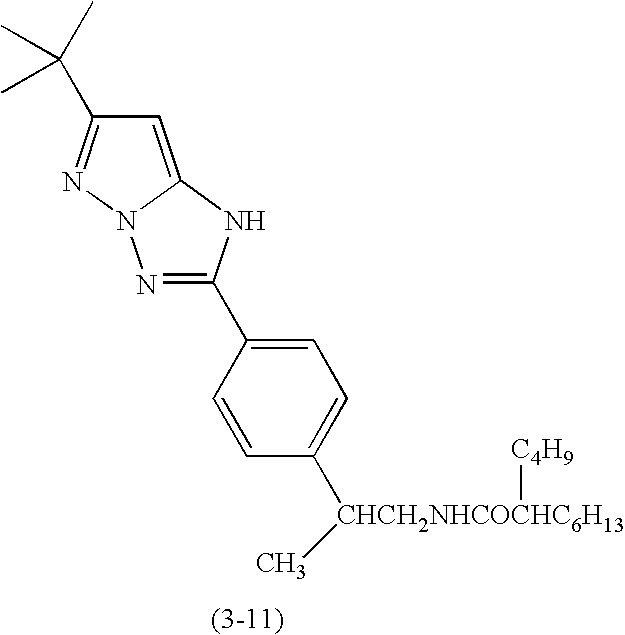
N1=C(C2=CC=C([CHCH2NHCOCHC6H13](C)[C4H9])C=C2)NC2=CC(C(C)(C)C)=NN12
